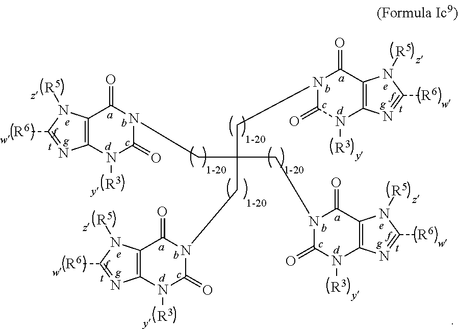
C12=C(N([R3])C(=O)N(CC(CN3C(=O)N([R3])C4=C(C3=O)N([R5])C([R6])=N4)(CN3C(=O)N([R3])C4=C(C3=O)N([R5])C([R6])=N4)CN3C(=O)N([R3])C4=C(C3=O)N([R5])C([R6])=N4)C1=O)N=C([R6])N2[R5]
